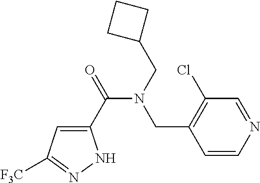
C1(C(=O)N(CC2CCC2)CC2=C(Cl)C=NC=C2)=CC([F3C])=NN1
